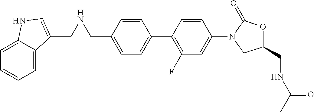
C1=C(CNCC2=CNC3=CC=CC=C32)C=CC(C2=C(F)C=C(N3CC(CNC(C)=O)OC3=O)C=C2)=C1
